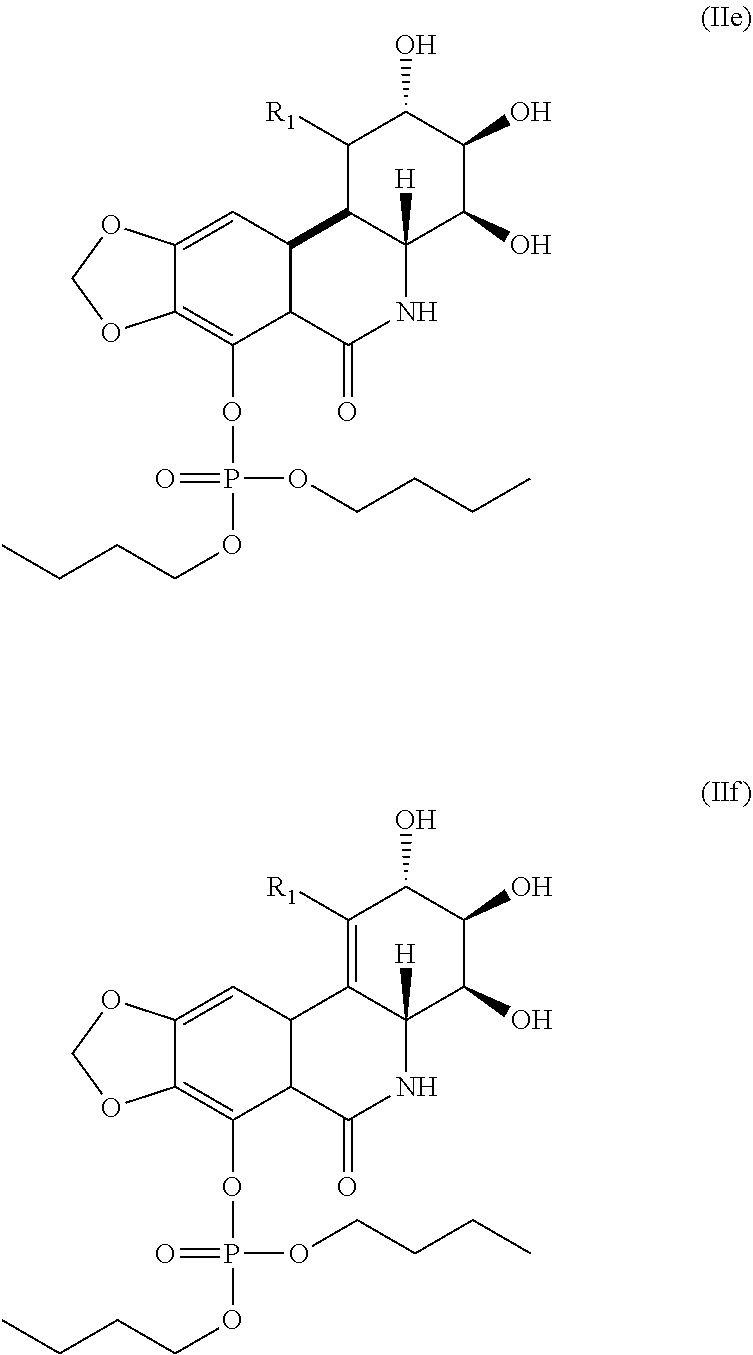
C12C(C(=O)NC3([H])C1C([R1])C(O)C(O)C3O)C(OP(OCCCC)(OCCCC)=O)=C1C(=C2)OCO1.C12C(C(=O)NC3([H])C1=C([R1])C(O)C(O)C3O)C(OP(OCCCC)(OCCCC)=O)=C1C(=C2)OCO1
